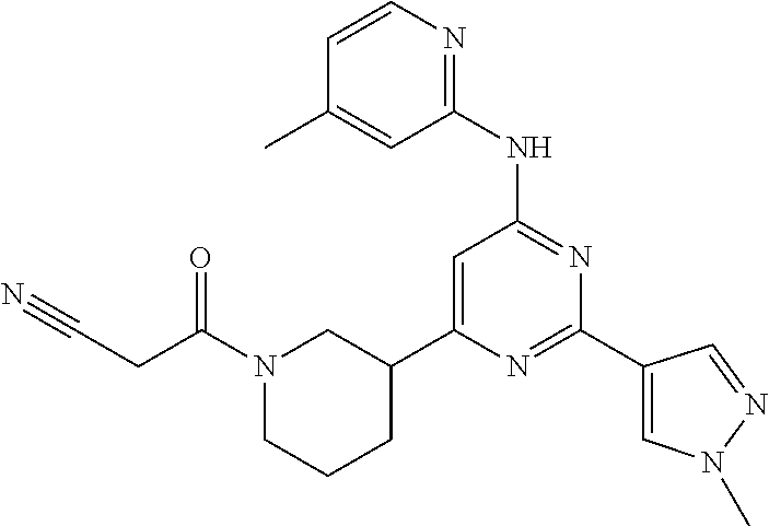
N1=C(C2=CN(C)N=C2)N=C(NC2=NC=CC(C)=C2)C=C1C1CN(C(CC#N)=O)CCC1
